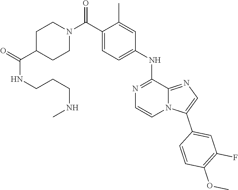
C1(C2=CN=C3N2C=CN=C3NC2=CC=C(C(N3CCC(C(=O)NCCCNC)CC3)=O)C(C)=C2)=CC(F)=C(OC)C=C1
